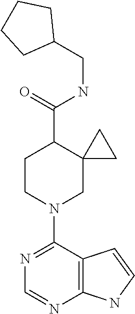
N1=C(N2CC3(C(C(=O)NCC4CCCC4)CC2)CC3)C2=C(N=C1)NC=C2
